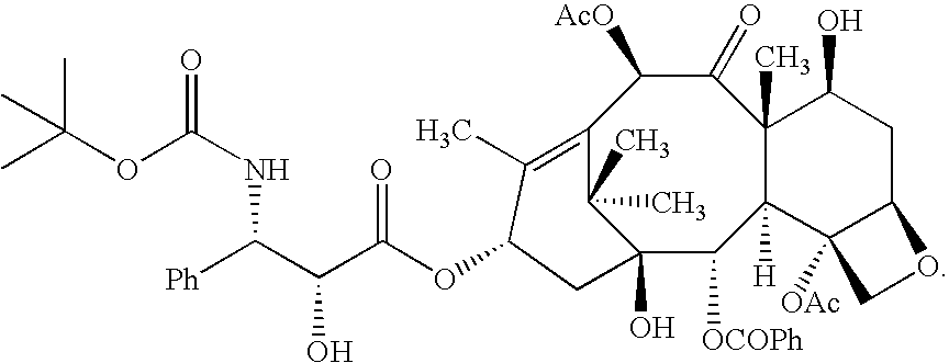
C12(O)C([OCOPh])C3([H])C(C)(C(=O)C([AcO])C(=C(C)C(OC(C(C([Ph])NC(OC(C)(C)C)=O)O)=O)C1)C2(C)C)C(O)CC1C3([OAc])CO1
